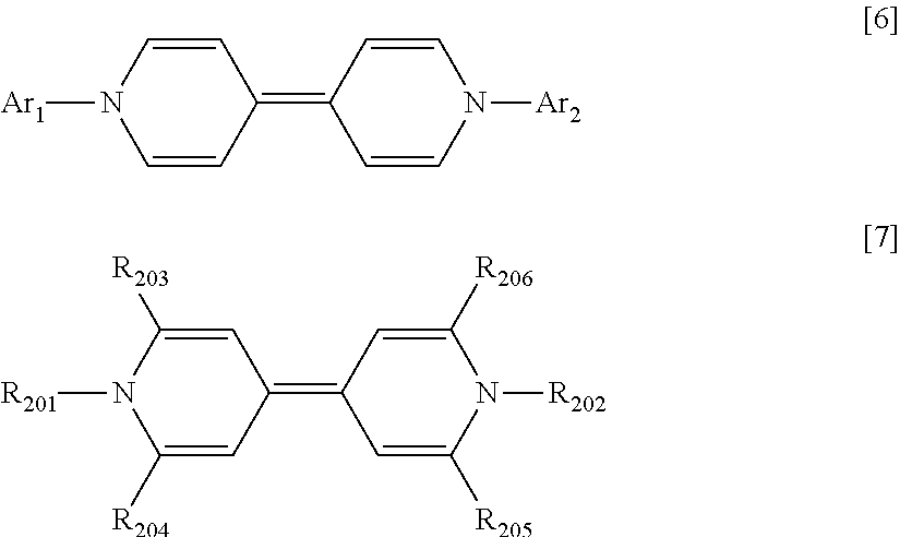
C1(=C2C=CN([Ar2])C=C2)C=CN([Ar1])C=C1.C1(=C2C=C([R205])N([R202])C([R206])=C2)C=C([R203])N([R201])C([R204])=C1
